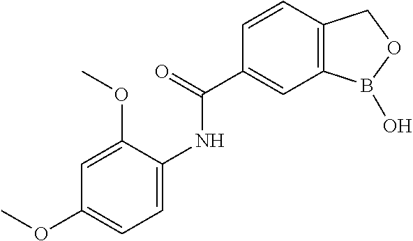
C1=CC2=C(C=C1C(=O)NC1=CC=C(OC)C=C1OC)B(O)OC2
